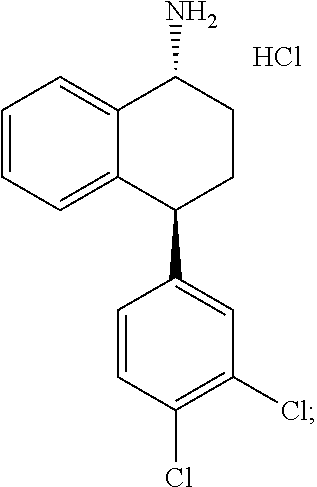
C1=CC=C2C(=C1)C(N)CCC2C1=CC(Cl)=C(Cl)C=C1.Cl
